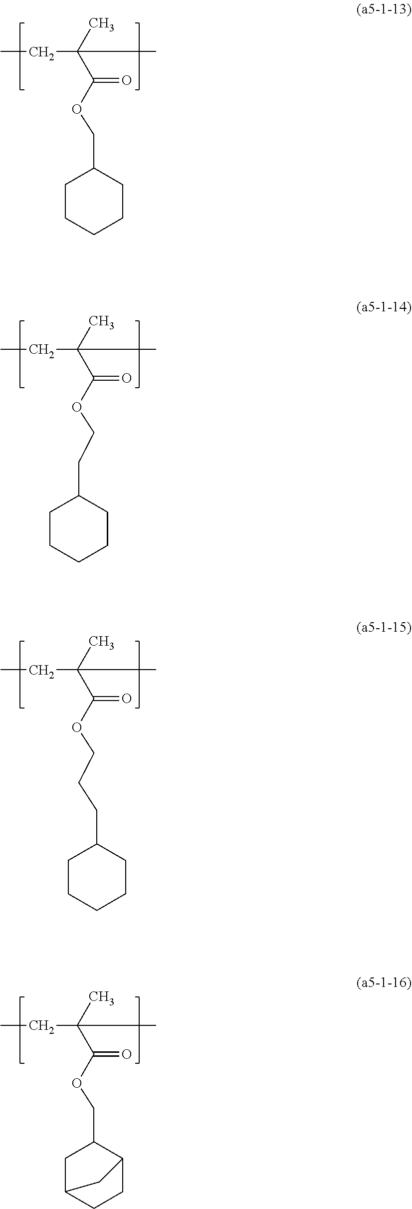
C1CCCCC1COC(C(CC)(C)C)=O.CCC(C)(C(=O)OCCC1CCCCC1)C.CCC(C)(C(=O)OCCCC1CCCCC1)C.C1C2CCC(C1COC(C(CC)(C)C)=O)C2
